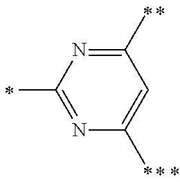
N1=C(C)N=C(C)C=C1C
